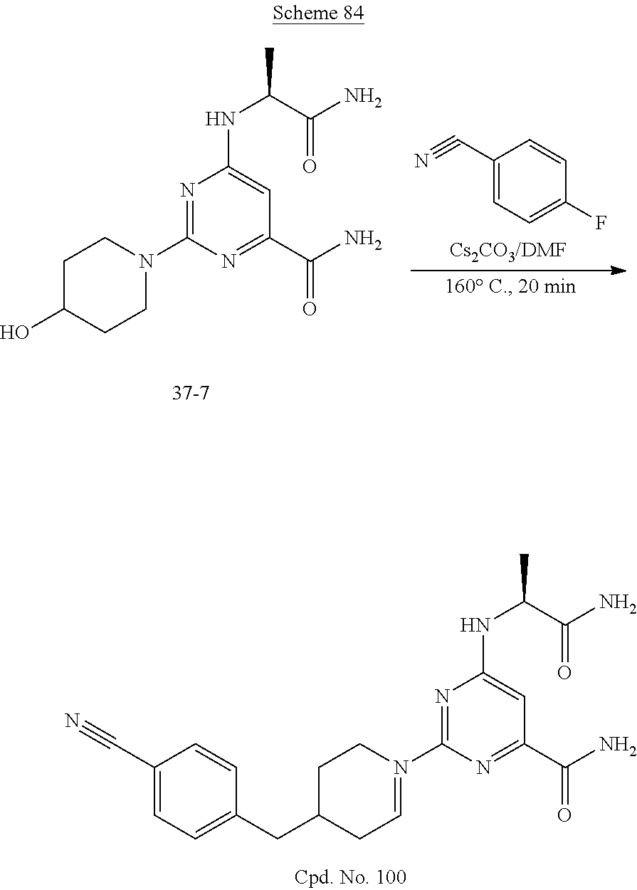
OC1CCN(C2=NC(NC(C(N)=O)C)=CC(C(N)=O)=N2)CC1.C1(C#N)=CC=C(F)C=C1.C(C1CC=N(C2=NC(NC(C(N)=O)C)=CC(C(N)=O)=N2)CC1)C1=CC=C(C#N)C=C1
